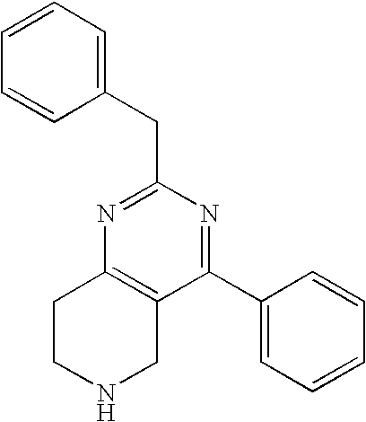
C1=CC=CC(CC2=NC3=C(C(C4=CC=CC=C4)=N2)CNCC3)=C1
